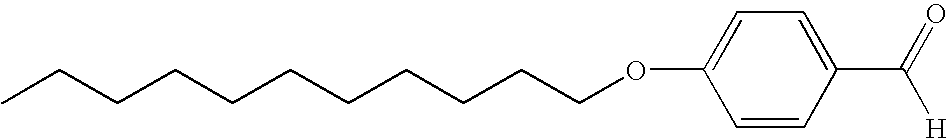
C(CCCCCCOC1=CC=C(C(=O)[H])C=C1)CCCC
